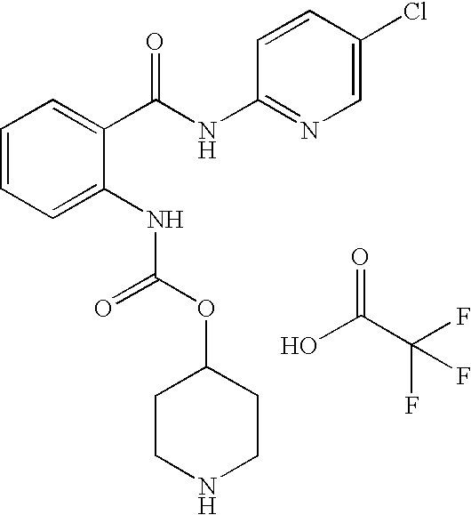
C1=CC=C(NC(OC2CCNCC2)=O)C(C(NC2=NC=C(Cl)C=C2)=O)=C1.O=C(C(F)(F)F)O
